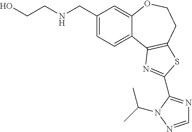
C1(CNCCO)=CC=C2C(=C1)OCCC1=C2N=C(C2=NC=NN2C(C)C)S1
